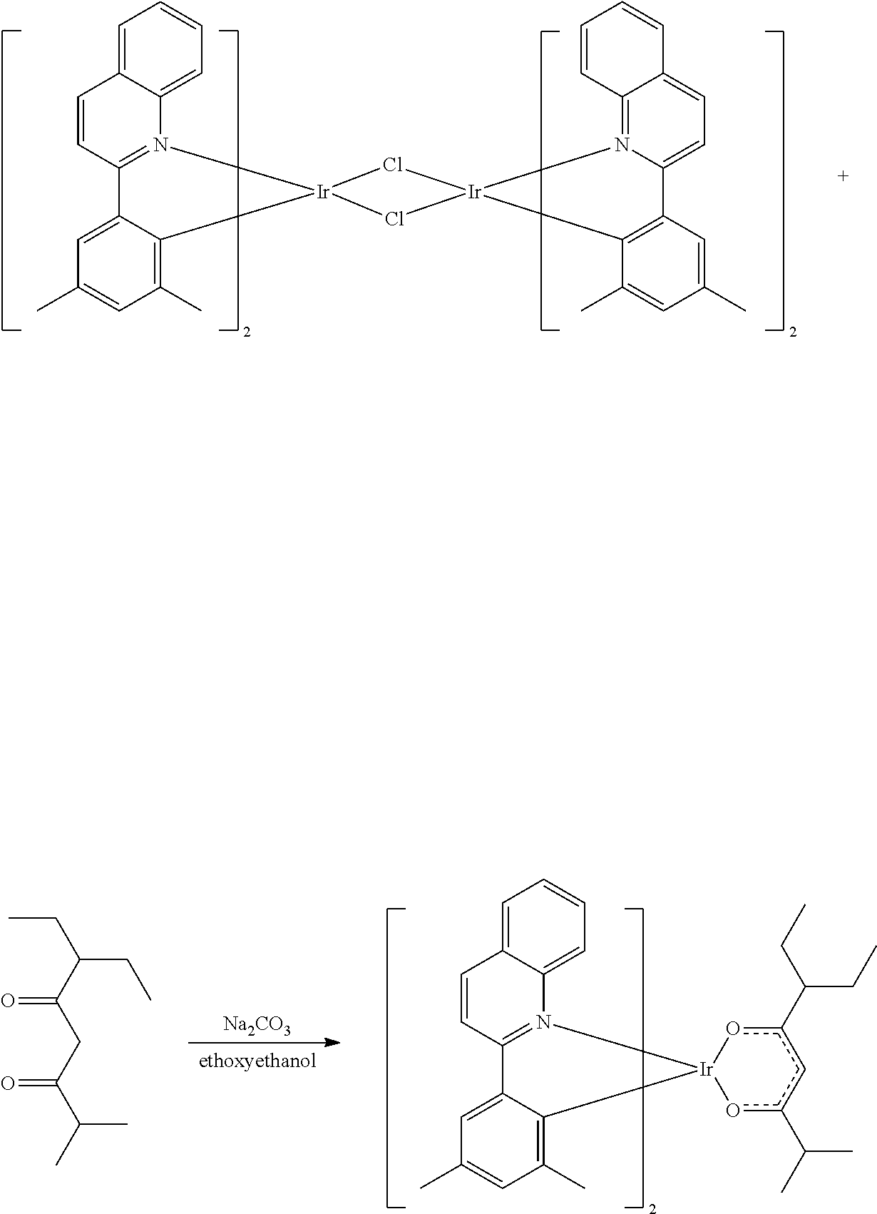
C1=C2C(=CC=C1)N1=C(C=C2)C2=CC(C)=CC(C)=C2[Ir]12Cl[Ir]1(N3=C4C(=CC=C3C3=C1C(C)=CC(C)=C3)C=CC=C4)Cl2.CCC(C(CC(C(C)C)=O)=O)CC.[Na2CO3].C1=C2C(=CC=C1)N1=C(C=C2)C2=CC(C)=CC(C)=C2[Ir]12oc(C(C)C)cc(C(CC)CC)o2
